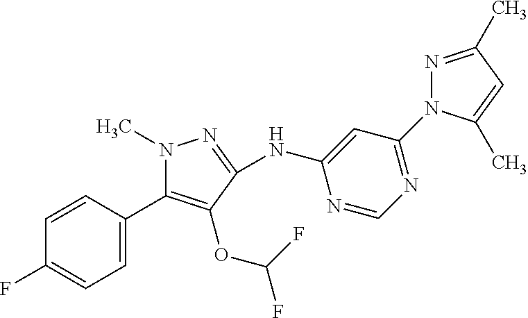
C1=CC(F)=CC=C1C1=C(OC(F)F)C(NC2=CC(N3N=C(C)C=C3C)=NC=N2)=NN1C
